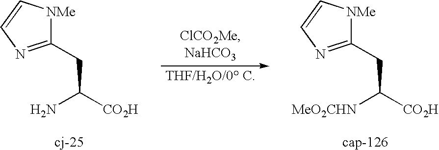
C1(CC(N)[CO2H])=NC=C[NMe]1.C1(CC([MeO2CHN])[CO2H])=NC=C[NMe]1
